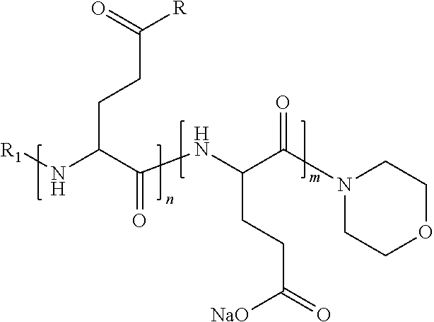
C(NC(C(N[R1])CCC([R])=O)=O)(CCC(=O)[NaO])C(=O)N1CCOCC1
